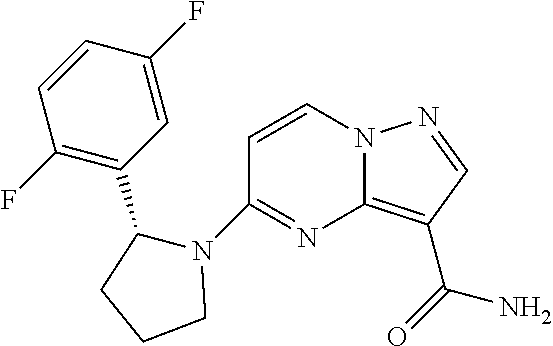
C1=CC(F)=CC(C2N(C3=NC4=C(C(=O)N)C=NN4C=C3)CCC2)=C1F
